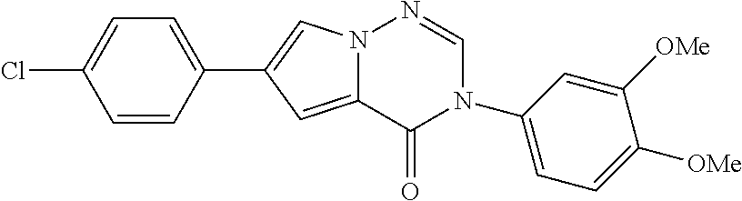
C1=CC(C2=CN3C(=C2)C(=O)N(C2=CC=C([OMe])C([OMe])=C2)C=N3)=CC=C1Cl
